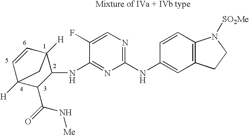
C1(NC2=CC3=C(C=C2)N([SO2Me])CC3)=NC=C(F)C(NC2C3([H])C=CC([H])(C2C(=O)N[Me])C3)=N1
